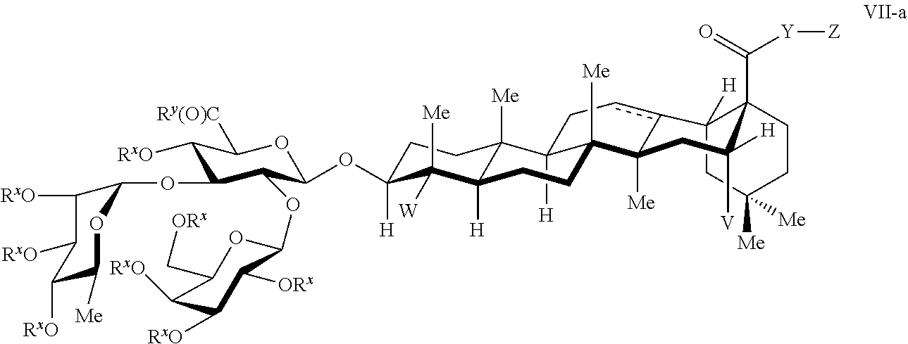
C1C2([H])c3cCC4([H])C5([Me])C([H])(C([Me])([W])C([H])(OC6C(OC7OC(C[ORx])C([RxO])C([RxO])C7[ORx])C(OC7OC([Me])C([RxO])C([RxO])C7[RxO])C([RxO])C([Ry(O)C])O6)CC5)CCC4([Me])C3([Me])CC([H])([V])C2(C([Y][Z])=O)CCC1([Me])[Me]
